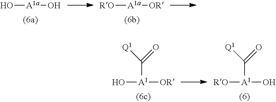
O[A1a]O.[RO][A1a][OR].O[A1]([OR])C([Q1])=O.[RO][A1](O)C([Q1])=O
